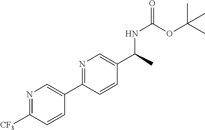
N1=C(C2=CN=C([CF3])C=C2)C=CC(C(NC(OC(C)(C)C)=O)C)=C1
